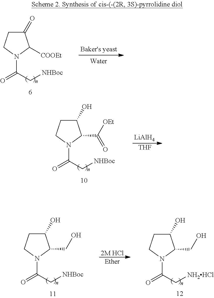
C1(=O)CCN(C(C[NHBoc])=O)C1[COOEt].[LiAlH4].[THF].C1(O)CCN(C(C[NHBoc])=O)C1C([OEt])=O.[2M HCl].[Ether].C1(O)CCN(C(C[NHBoc])=O)C1CO.C1(O)CCN(C(C[NH2HCl])=O)C1CO
